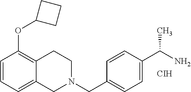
[CIH].C1=CC=C2C(=C1OC1CCC1)CCN(CC1=CC=C(C(N)C)C=C1)C2
